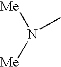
N([Me])([Me])C
